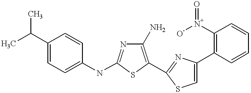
C1(N)=C(C2=NC(C3=C([N+]([O-])=O)C=CC=C3)=CS2)SC(NC2=CC=C(C(C)C)C=C2)=N1
